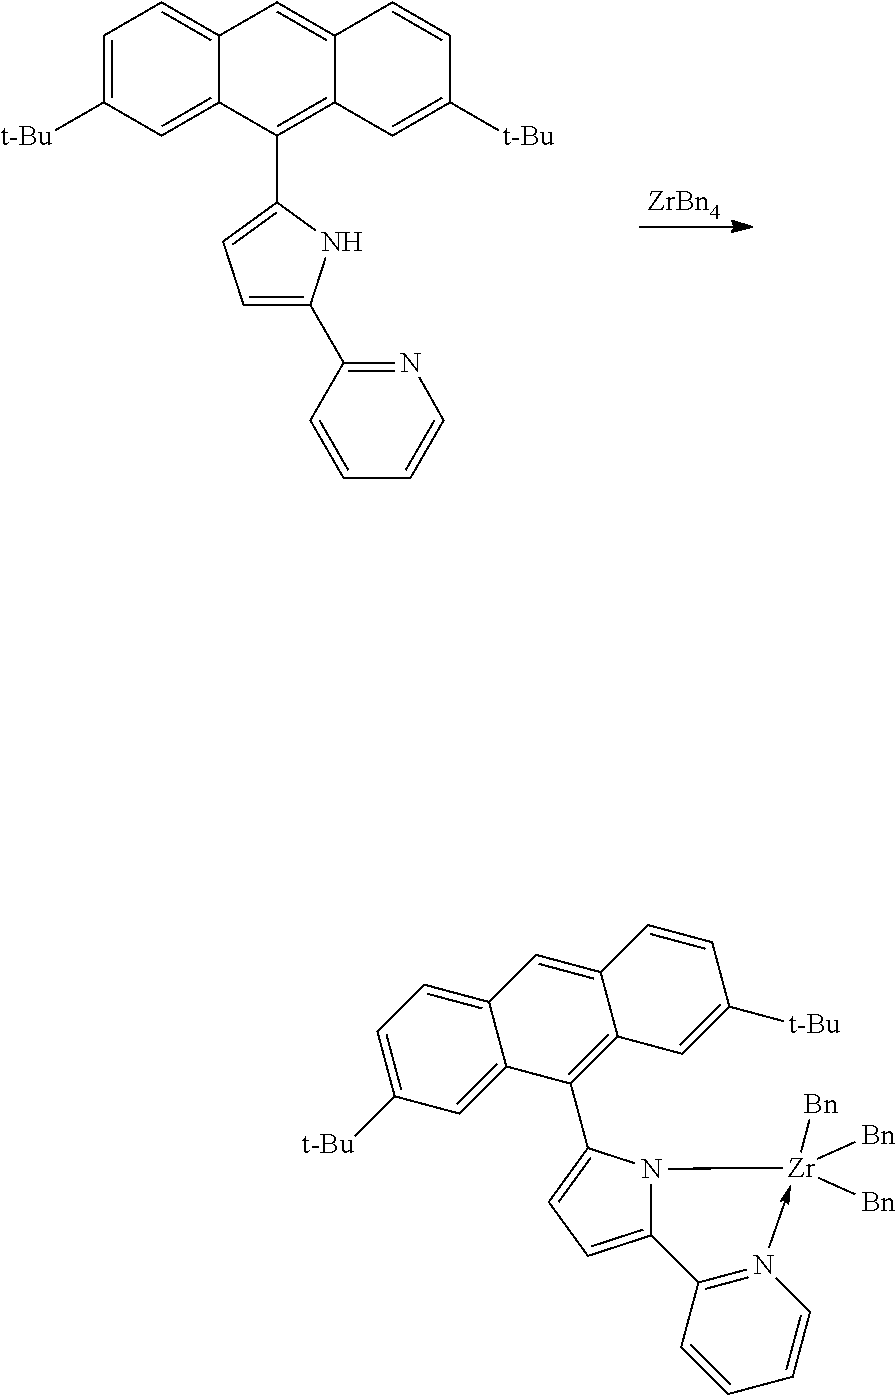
[ZrBn4].C1=C([t-Bu])C=C2C(=C1)C=C1C(=C2C2=CC=C(C3=NC=CC=C3)N2)C=C([t-Bu])C=C1.C1=C([t-Bu])C=C2C(=C1)C=C1C(=C2C2=CC=C3N2[Zr]([Bn])([Bn])([Bn])-N2=C3C=CC=C2)C=C([t-Bu])C=C1
